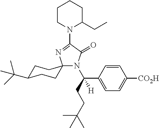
C1CN(C2=NC3(N(C(CCC(C)(C)C)(C4=CC=C([CO2H])C=C4)[H])C2=O)CCC(C(C)(C)C)CC3)C(CC)CC1
